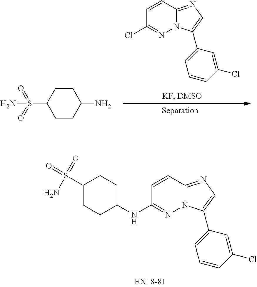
C1=CC2=NC=C(C3=CC=CC(Cl)=C3)N2N=C1Cl.C1(N)CCC(S(=O)(=O)N)CC1.C1=CC2=NC=C(C3=CC=CC(Cl)=C3)N2N=C1NC1CCC(S(=O)(=O)N)CC1
